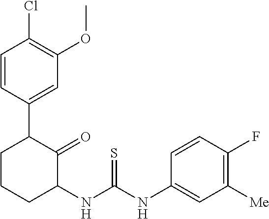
C1=CC(C2CCCC(NC(NC3=CC([Me])=C(F)C=C3)=S)C2=O)=CC(OC)=C1Cl
